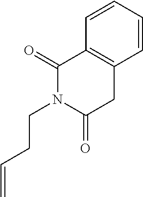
C1=CC=CC2=C1CC(=O)N(CCC=C)C2=O
